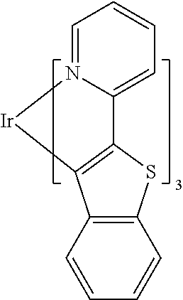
C1=CC2=C(C=C1)SC1=C2[Ir]N2=CC=CC=C12
